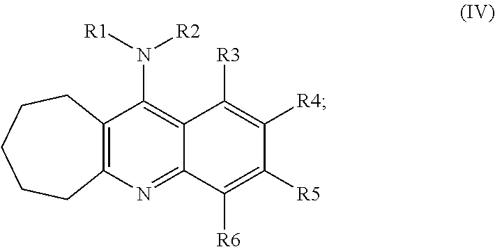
C12=C(C(N([R1])[R2])=C3C(=N1)C([R6])=C([R5])C([R4])=C3[R3])CCCCC2
